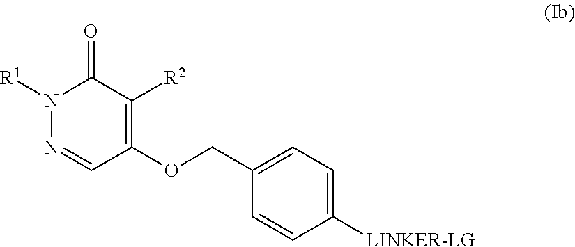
N1([R1])N=CC(OCC2=CC=C([LINKER-LG])C=C2)=C([R2])C1=O
